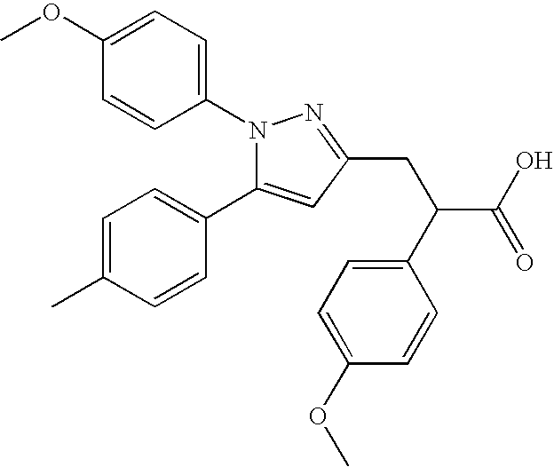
COC1=CC=C(N2C(C3=CC=C(C)C=C3)=CC(CC(C(O)=O)C3=CC=C(OC)C=C3)=N2)C=C1
